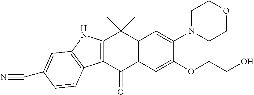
C12=C(C(=O)C3=C(C1(C)C)C=C(N1CCOCC1)C(OCCO)=C3)C1=C(N2)C=C(C#N)C=C1
